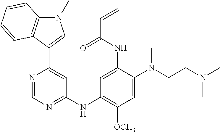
C1=NC(C2=CN(C)C3=C2C=CC=C3)=CC(NC2=C([OCH3])C=C(N(CCN(C)C)C)C(NC(C=C)=O)=C2)=N1
